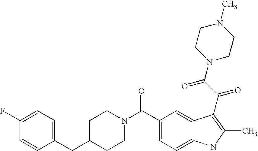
C(C1CCN(C(=O)C2=CC=C3C(=C2)C(C(C(=O)N2CCN(C)CC2)=O)=C(C)N3)CC1)C1=CC=C(F)C=C1
